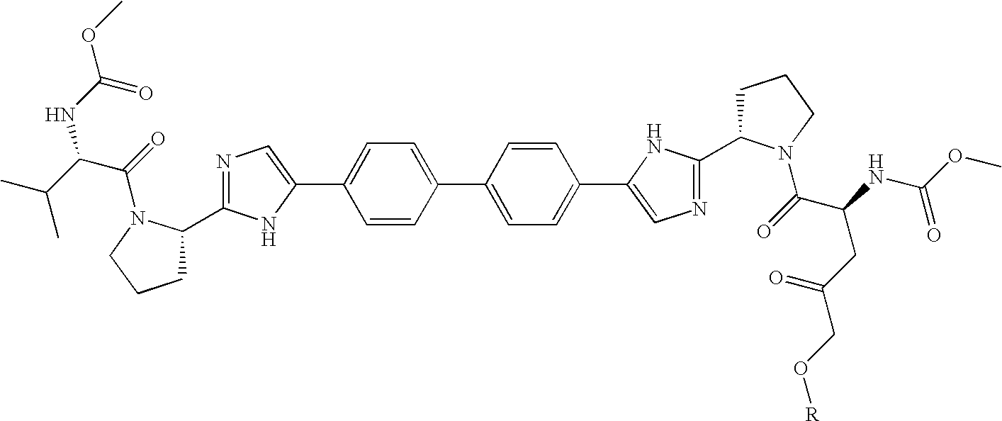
C1=CC(C2=CC=C(C3=CN=C(C4CCCN4C(C(NC(OC)=O)CC(=O)CO[R])=O)N3)C=C2)=CC=C1C1=CN=C(C2CCCN2C(C(NC(=O)OC)C(C)C)=O)N1
